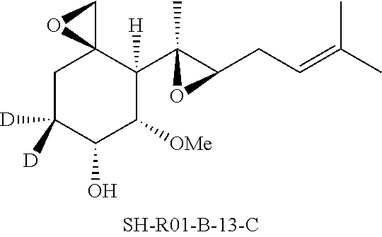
C1C([D])([D])C(O)C([OMe])C(C2(C)C(CC=C(C)C)O2)([H])C12CO2
